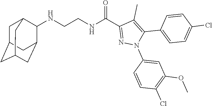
N(CCNC(C1=NN(C2=CC(OC)=C(Cl)C=C2)C(C2=CC=C(Cl)C=C2)=C1C)=O)C1C2CC3CC(CC1C3)C2
